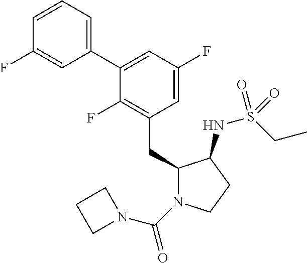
C1(CC2N(C(=O)N3CCC3)CCC2NS(CC)(=O)=O)=C(F)C(C2=CC=CC(F)=C2)=CC(F)=C1
